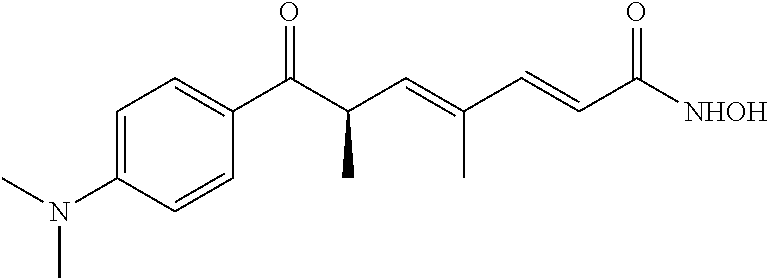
C1=C(N(C)C)C=CC(C(C(C=C(C=CC([NHOH])=O)C)C)=O)=C1
